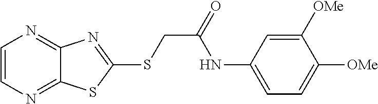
C1=CN=C2C(=N1)N=C(SCC(=O)NC1=CC=C([OMe])C([OMe])=C1)S2
